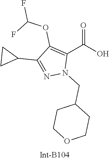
OC(C1=C(OC(F)F)C(C2CC2)=NN1CC1CCOCC1)=O
